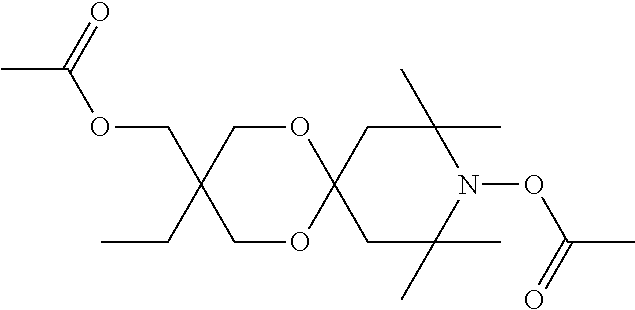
CC(OCC1(CC)COC2(OC1)CC(C)(C)N(OC(=O)C)C(C)(C)C2)=O
